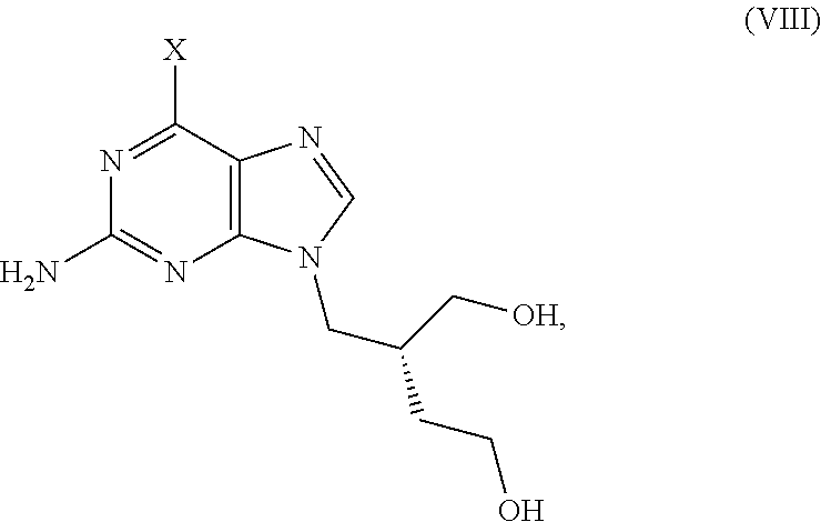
C12=C(C([X])=NC(N)=N1)N=CN2CC(C[OH])CCO
